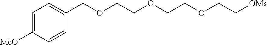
C1=C([MeO])C=CC(COCCOCCOCC[OMs])=C1
